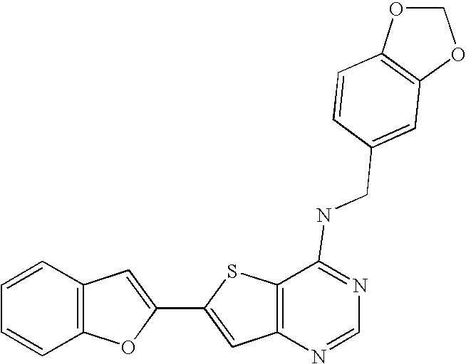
C12=C(N=CN=C1NCC1=CC3=C(OCO3)C=C1)C=C(C1=CC3=C(O1)C=CC=C3)S2
